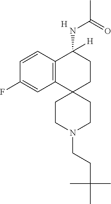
[H].C12=C(C=CC(F)=C1)C(NC(C)=O)([H])CCC21CCN(CCC(C)(C)C)CC1
